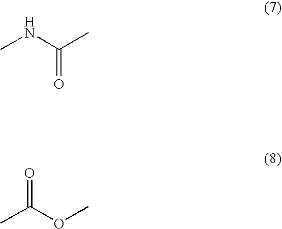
C(=O)(NC)C.C(=O)(OC)C
